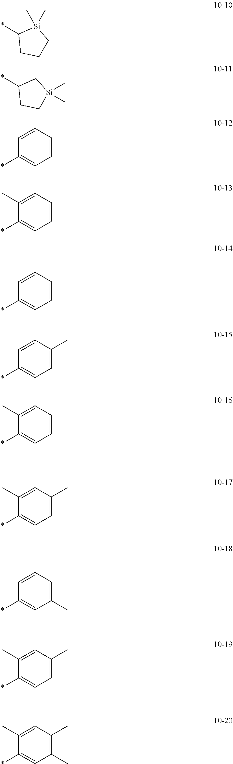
*C1CCC[Si]1(C)C.*C1CC[Si](C)(C)C1.C1=CC=CC=C1*.C1(C)=CC=CC=C1*.C1=C(C)C=CC=C1*.C1=CC(C)=CC=C1*.C1(C)=CC=CC(C)=C1*.C1(C)=CC(C)=CC=C1*.C1=C(C)C=C(C)C=C1*.C1(C)=CC(C)=CC(C)=C1*.C1(C)=CC(C)=C(C)C=C1*
